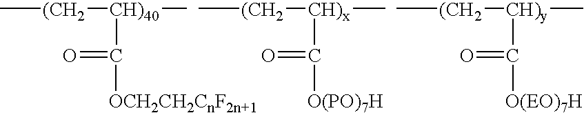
C[(CH2][CH)40](C)C([OCH2CH2CnF2n+1])=O.C[(CH2][CH)x](C)C([O(PO)7H])=O.C[(CH2][CH)y](C)C([O(EO)7H])=O
